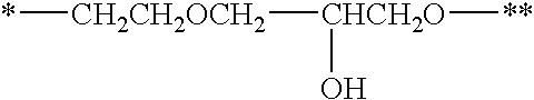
[CH2CH2OCH2]([CHCH2O]([**])O)*
